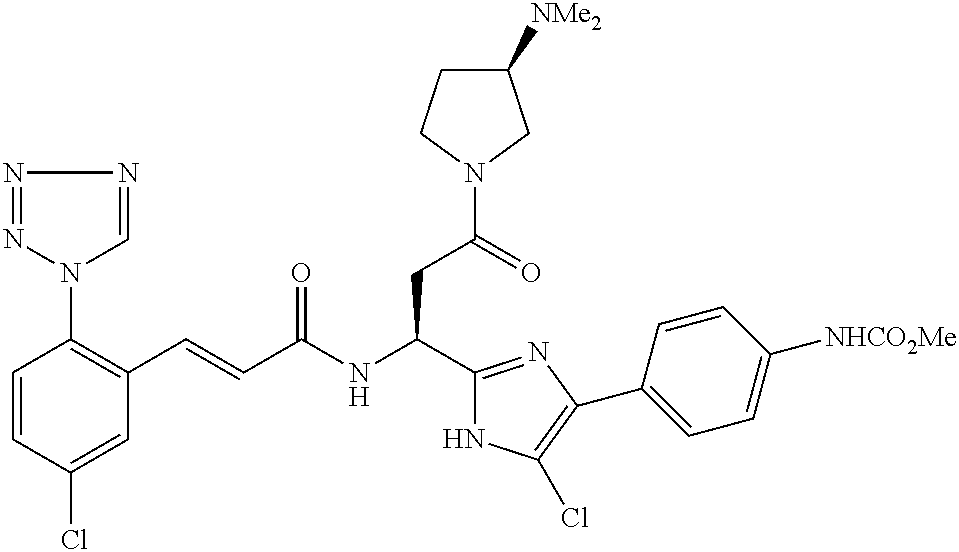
C1=CC(Cl)=CC(C=CC(NC(C2=NC(C3=CC=C([NHCO2Me])C=C3)=C(Cl)N2)CC(N2CC([NMe2])CC2)=O)=O)=C1N1N=NN=C1
